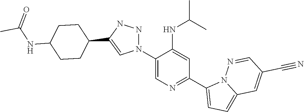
C1(N2NNC(C3CCC(NC(=O)C)CC3)=C2)=CN=C(C2=CC=C3N2N=CC(C#N)=C3)C=C1NC(C)C
